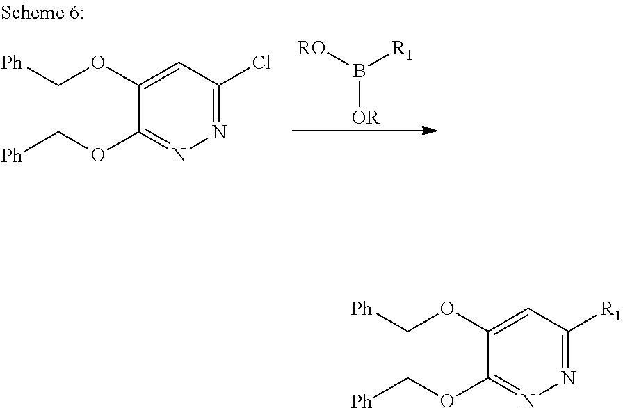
C1(OC[Ph])=CC(Cl)=NN=C1OC[Ph].B([OR])([R1])[RO].C1(OC[Ph])=CC([R1])=NN=C1OC[Ph]
